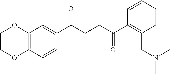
C1(C(CCC(C2=C(CN(C)C)C=CC=C2)=O)=O)=CC2=C(C=C1)OCCO2
